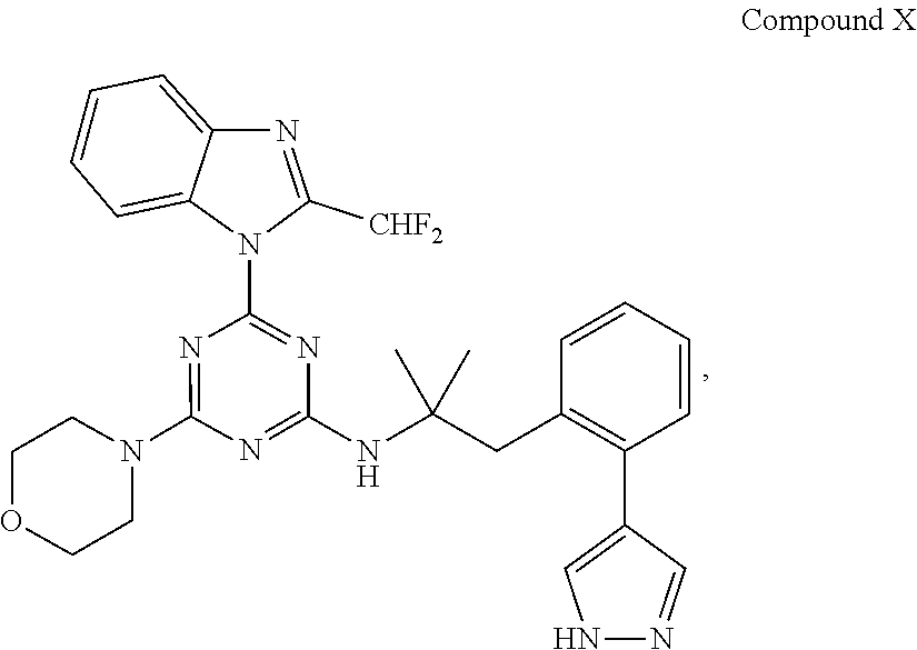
N1(C2=NC(N3C([CHF2])=NC4=CC=CC=C34)=NC(NC(CC3=C(C4=CNN=C4)C=CC=C3)(C)C)=N2)CCOCC1
